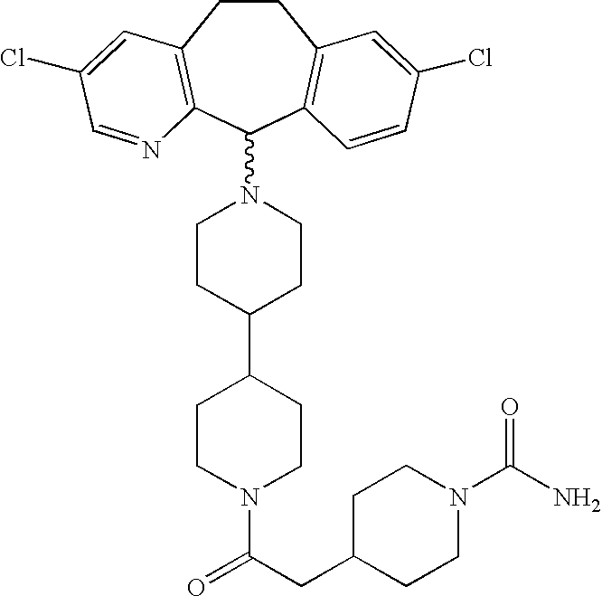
C1CC(C2CCN(C(CC3CCN(C(N)=O)CC3)=O)CC2)CCN1C1C2=C(CCC3=C1C=CC(Cl)=C3)C=C(Cl)C=N2
